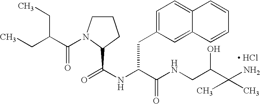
[ HCl].C1CN(C(C(CC)CC)=O)C(C(NC(C(NCC(C(N)(C)C)O)=O)CC2=CC=C3C(=C2)C=CC=C3)=O)C1
